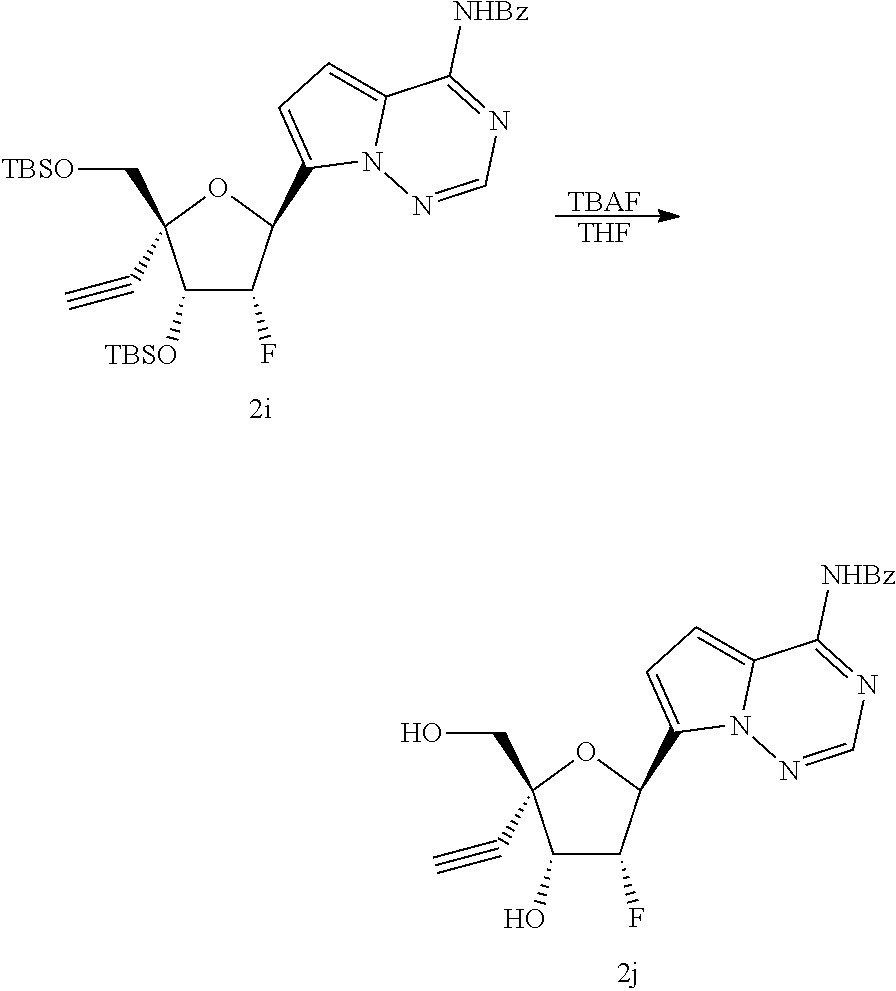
C1(O)C(F)C(C2=CC=C3N2N=CN=C3[NHBz])OC1(CO)C#C.C1([TBSO])C(F)C(C2=CC=C3N2N=CN=C3[NHBz])OC1(C[TBSO])C#C.[ TBAF].[ THF]
